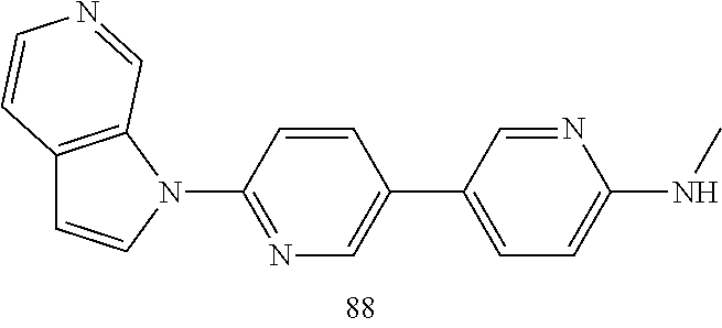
C12=C(N(C3=NC=C(C4=CC=C(NC)N=C4)C=C3)C=C1)C=NC=C2
